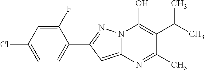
C12=CC(C3=CC=C(Cl)C=C3F)=NN1C(O)=C(C(C)C)C(C)=N2
